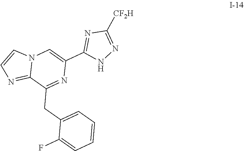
C1=CC=C(CC2=NC(C3=NC([CF2H])=NN3)=CN3C2=NC=C3)C(F)=C1
